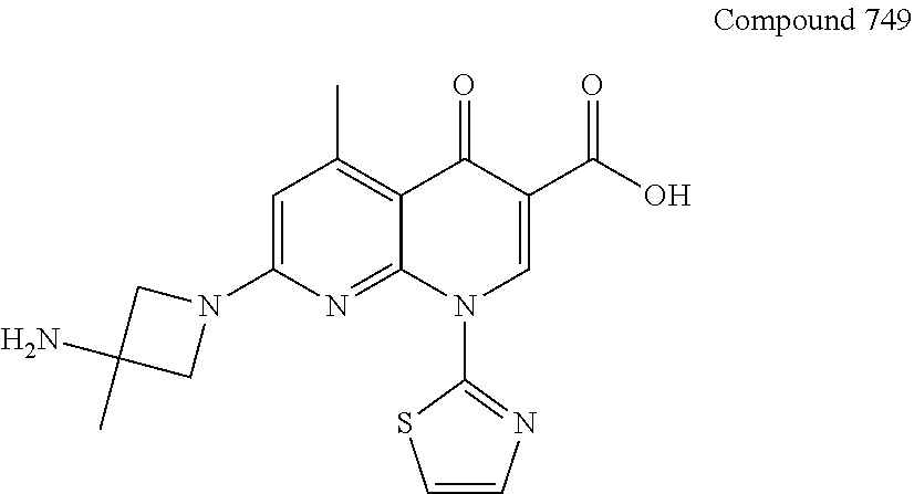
C1=C(N2CC(N)(C)C2)N=C2C(=C1C)C(=O)C(C(O)=O)=CN2C1=NC=CS1
